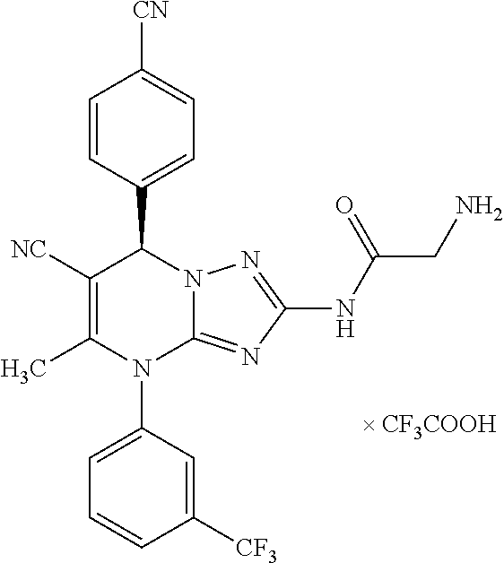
C1=CC(C2C([NC])=C(C)N(C3=CC=CC([CF3])=C3)C3=NC(NC(CN)=O)=NN23)=CC=C1[CN]
